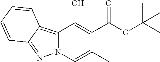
C12=C3C(=NN1C=C(C)C(C(OC(C)(C)C)=O)=C2O)C=CC=C3
